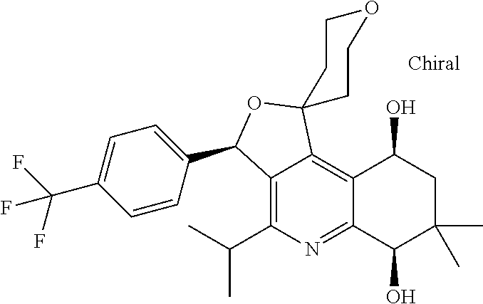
C12=C(C(C)C)N=C3C(=C1C1(OC2C2=CC=C(C(F)(F)F)C=C2)CCOCC1)C(O)CC(C)(C)C3O
